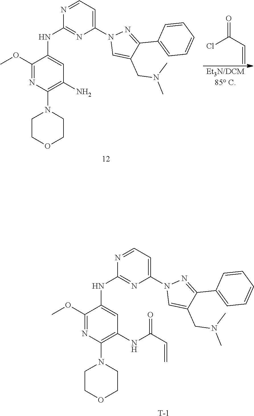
C1(OC)=NC(N2CCOCC2)=C(N)C=C1NC1=NC(N2C=C(CN(C)C)C(C3=CC=CC=C3)=N2)=CC=N1.[Et3N/DCM85 C].ClC(C=C)=O.C1(OC)=NC(N2CCOCC2)=C(NC(C=C)=O)C=C1NC1=NC(N2C=C(CN(C)C)C(C3=CC=CC=C3)=N2)=CC=N1.[T]
